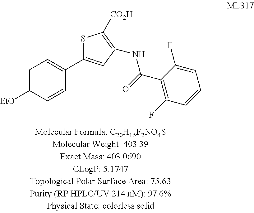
O=C(C1=C(F)C=CC=C1F)NC1=C([CO2H])SC(C2=CC=C([EtO])C=C2)=C1
